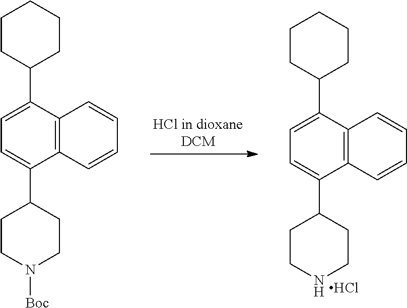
N1CCC(C2=CC=C(C3CCCCC3)C3=C2C=CC=C3)CC1.Cl.N1([Boc])CCC(C2=CC=C(C3CCCCC3)C3=C2C=CC=C3)CC1
